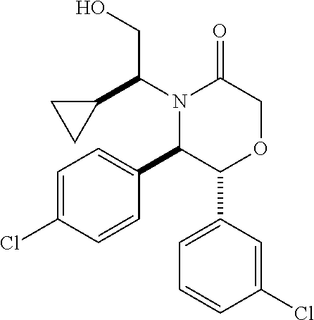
C1=C(Cl)C=CC(C2C(C3=CC=CC(Cl)=C3)OCC(=O)N2C(C2CC2)CO)=C1
